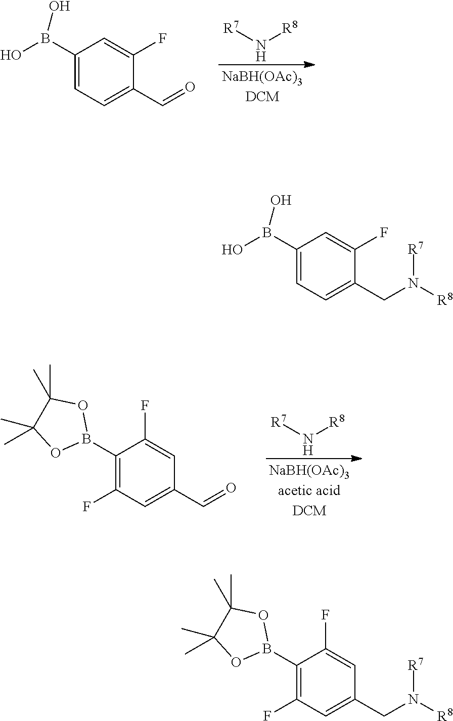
N([R7])[R8].C1=C(F)C(C=O)=CC=C1B(O)O.N([R7])[R8].C1(F)=CC(C=O)=CC(F)=C1B1OC(C)(C)C(C)(C)O1.C1(F)=CC(CN([R7])[R8])=CC(F)=C1B1OC(C)(C)C(C)(C)O1.C1=C(F)C(CN([R7])[R8])=CC=C1B(O)O
